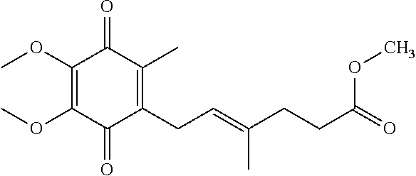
C1(OC)=C(OC)C(=O)C(CC=C(CCC(=O)OC)C)=C(C)C1=O
